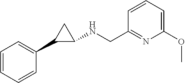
C1=CC=CC(C2C(NCC3=NC(OC)=CC=C3)C2)=C1
